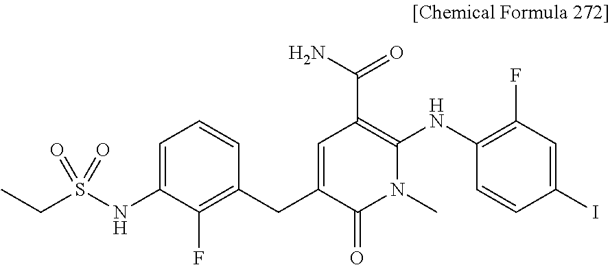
C1=C(NS(CC)(=O)=O)C(F)=C(CC2=CC(C(N)=O)=C(NC3=C(F)C=C(I)C=C3)N(C)C2=O)C=C1
